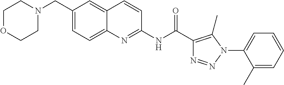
N(C(=O)C1=C(C)N(C2=CC=CC=C2C)N=N1)C1=NC2=CC=C(CN3CCOCC3)C=C2C=C1
